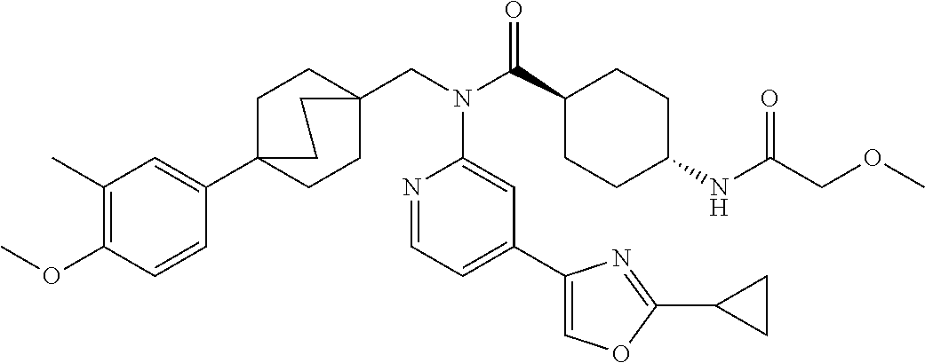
C1(C)=C(OC)C=CC(C23CCC(CN(C(C4CCC(NC(COC)=O)CC4)=O)C4=CC(C5=COC(C6CC6)=N5)=CC=N4)(CC2)CC3)=C1
